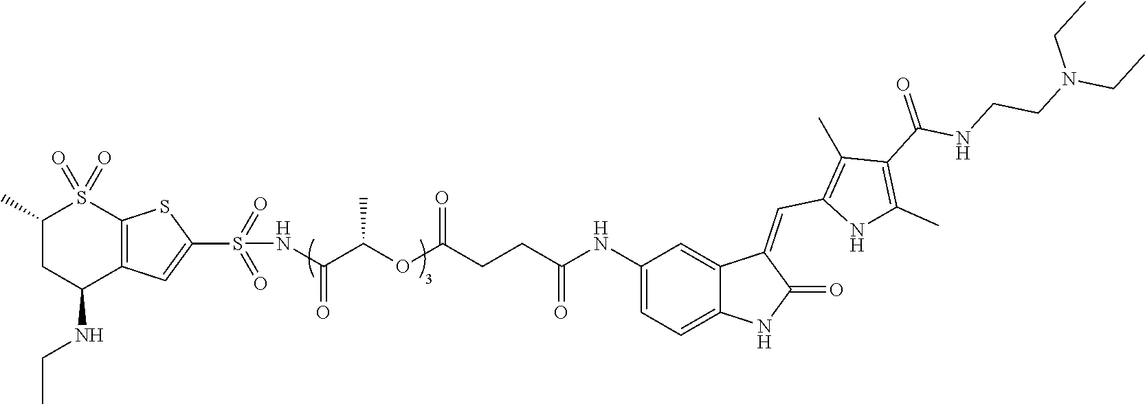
C1(C)CC(NCC)C2=C(S1(=O)=O)SC(S(=O)(=O)NC(C(OC(CCC(NC1=CC=C3C(=C1)C(=CC1=C(C)C(C(=O)NCCN(CC)CC)=C(C)N1)C(=O)N3)=O)=O)C)=O)=C2
